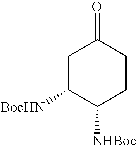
C1C([BocHN])C([NHBoc])CCC1=O
